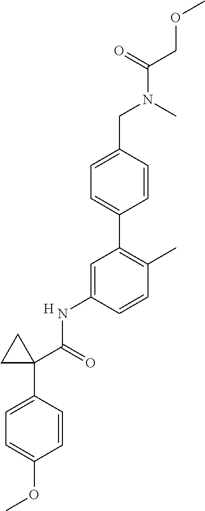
C1=CC(C2(C(=O)NC3=CC(C4=CC=C(CN(C(=O)COC)C)C=C4)=C(C)C=C3)CC2)=CC=C1OC.[H]
